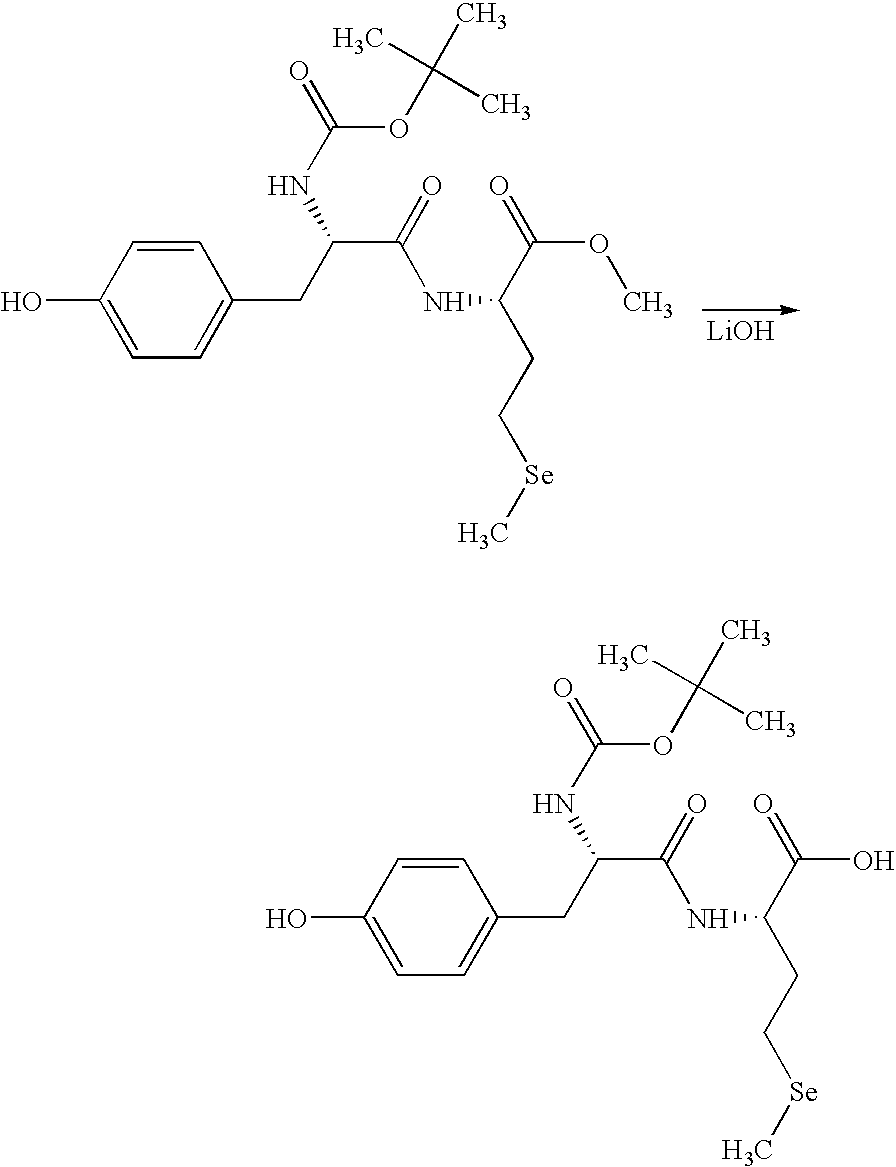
C1=CC(CC(C(=O)NC(C(OC)=O)CC[Se]C)NC(=O)OC(C)(C)C)=CC=C1O.[LiOH].C1=CC(CC(C(=O)NC(C(O)=O)CC[Se]C)NC(=O)OC(C)(C)C)=CC=C1O
